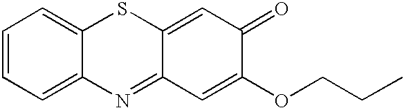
C1=CC=C2C(=C1)SC1=CC(=O)C(OCCC)=CC1=N2
